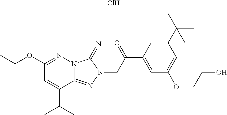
Cl.C1(OCC)=NN2C(=NN(CC(C3=CC(OCCO)=CC(C(C)(C)C)=C3)=O)C2=N)C(C(C)C)=C1
